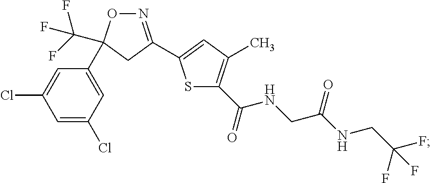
N1=C(C2=CC(C)=C(C(=O)NCC(NCC(F)(F)F)=O)S2)CC(C(F)(F)F)(C2=CC(Cl)=CC(Cl)=C2)O1
